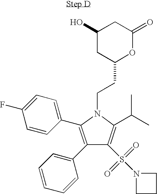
N1(CCC2OC(=O)CC(O)C2)C(C2=CC=C(F)C=C2)=C(C2=CC=CC=C2)C(S(N2CCC2)(=O)=O)=C1C(C)C
